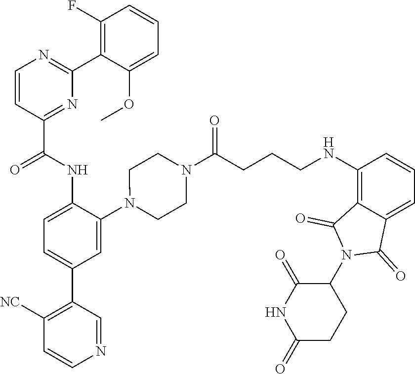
C1=CC(C(NC2=CC=C(C3=C([NC])C=CN=C3)C=C2N2CCN(C(CCCNC3=C4C(=CC=C3)C(=O)N(C3C(=O)NC(=O)CC3)C4=O)=O)CC2)=O)=NC(C2=C(F)C=CC=C2OC)=N1
